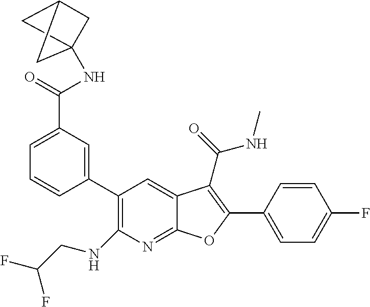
C1=C(C2=C(C(=O)NC)C3=CC(C4=CC(C(NC56CC(C5)C6)=O)=CC=C4)=C(NCC(F)F)N=C3O2)C=CC(F)=C1
